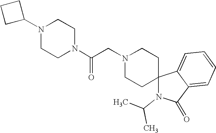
N1(C2CCC2)CCN(C(CN2CCC3(CC2)N(C(C)C)C(=O)C2=CC=CC=C32)=O)CC1
